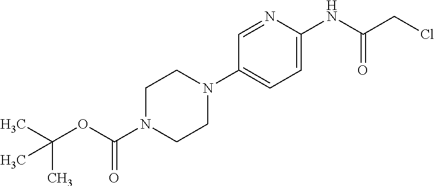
CC(OC(=O)N1CCN(C2=CC=C(NC(CCl)=O)N=C2)CC1)(C)C
